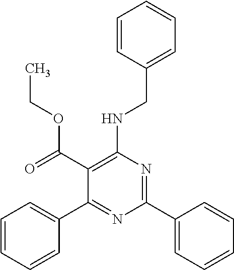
C1=CC=CC(C2=NC(C3=CC=CC=C3)=NC(NCC3=CC=CC=C3)=C2C(=O)OCC)=C1
